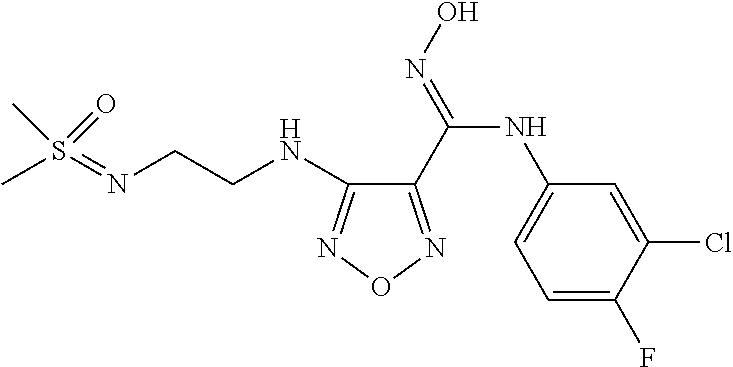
S(=NCCNC1=NON=C1C(=NO)NC1=CC=C(F)C(Cl)=C1)(C)(C)=O
